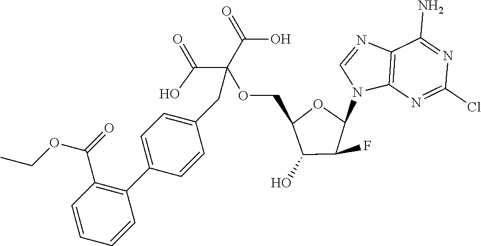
C12=C(N=C(Cl)N=C1N)N(C1OC(COC(C(=O)O)(C(=O)O)CC3=CC=C(C4=C(C(=O)OCC)C=CC=C4)C=C3)C(O)C1F)C=N2
